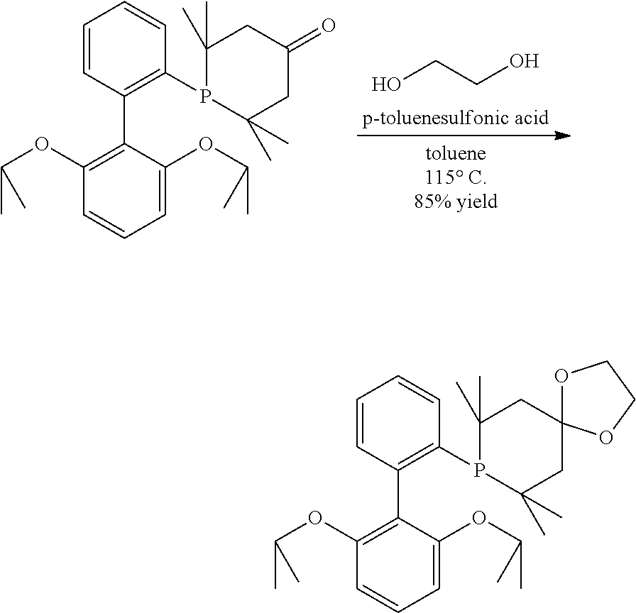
C1=CC(C2=C(OC(C)C)C=CC=C2OC(C)C)=C(P2C(C)(C)CC(=O)CC2(C)C)C=C1.OCCO.C1=CC(C2=C(OC(C)C)C=CC=C2OC(C)C)=C(P2C(C)(C)CC3(CC2(C)C)OCCO3)C=C1
